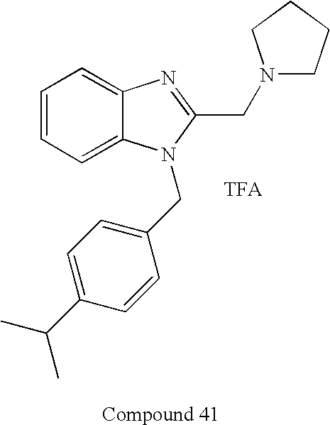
C1=CC=C2C(=C1)N=C(CN1CCCC1)N2CC1=CC=C(C(C)C)C=C1.[TFA]
